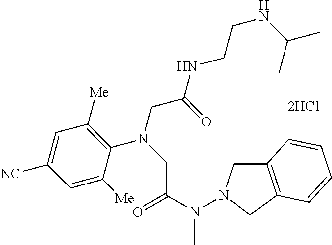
[2HCl].C1([Me])=CC([NC])=CC([Me])=C1N(CC(NCCNC(C)C)=O)CC(N(C)N1CC2=C(C1)C=CC=C2)=O
